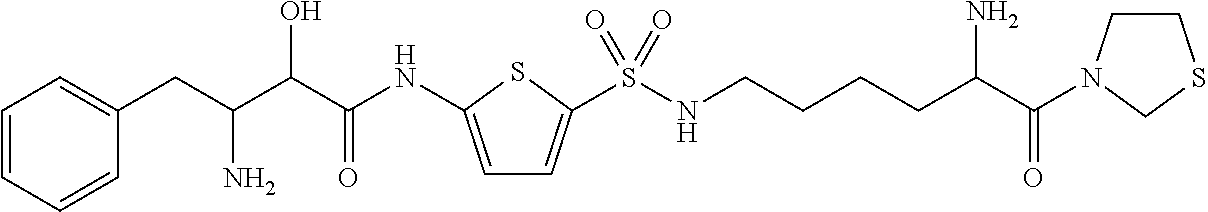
C1=CC=CC(CC(C(C(NC2=CC=C(S(NCCCCC(C(=O)N3CCSC3)N)(=O)=O)S2)=O)O)N)=C1
